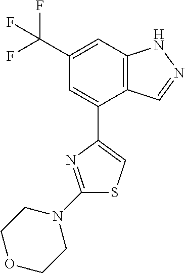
C12=C(C=C(C(F)(F)F)C=C1C1=CSC(N3CCOCC3)=N1)NN=C2
